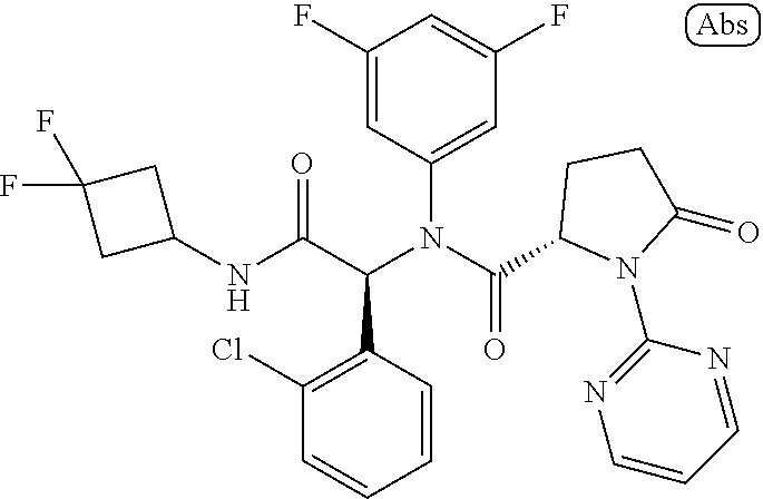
C1(F)=CC(N(C(=O)C2N(C3=NC=CC=N3)C(=O)CC2)C(C(NC2CC(F)(F)C2)=O)C2=C(Cl)C=CC=C2)=CC(F)=C1
